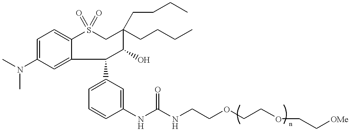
C1=C(N(C)C)C=C2C(=C1)S(=O)(=O)CC(CCCC)(CCCC)C(O)C2C1=CC=CC(NC(NCCOCCOCC[OMe])=O)=C1
